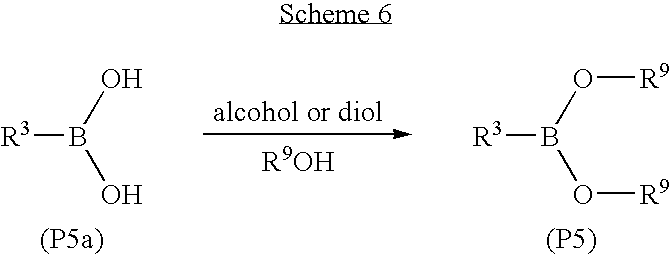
[R3]B(O)O.[R3]B(O[R9])O[R9].[(P5)]
